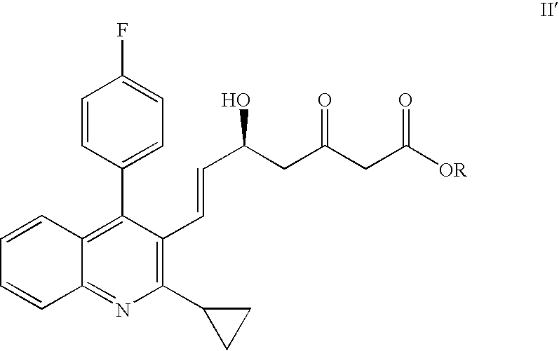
C1=CC2=C(C3=CC=C(F)C=C3)C(C=CC(CC(CC([OR])=O)=O)O)=C(C3CC3)N=C2C=C1
